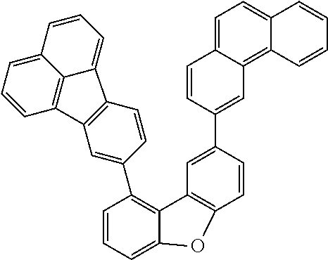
C1=CC=C2C(=C1C1=CC3=C(C=C1)C1=CC=CC4=CC=CC3=C41)C1=C(C=CC(C3=CC4=C5C(=CC=C4C=C3)C=CC=C5)=C1)O2
